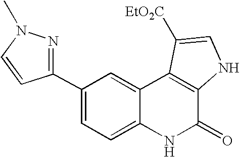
C1(C2=NN(C)C=C2)=CC=C2C(=C1)C1=C(C(=O)N2)NC=C1[EtO2C]
